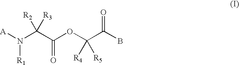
[A]N(C(C(OC(C(B)=O)([R5])[R4])=O)([R3])[R2])[R1]
